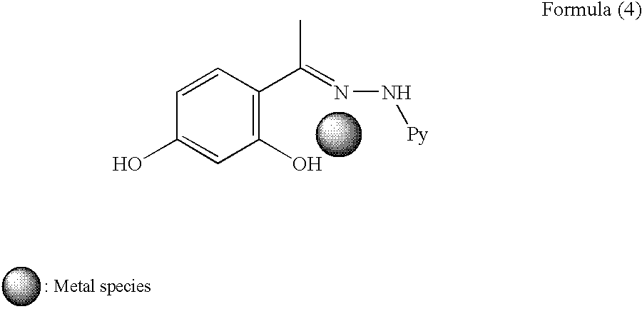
C1(O)=C(C(C)=NN[Py])C=CC(O)=C1
